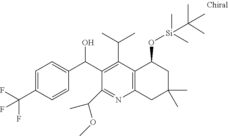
C1=C(C(F)(F)F)C=CC(C(O)C2=C(C(C)C)C3=C(N=C2C(C)OC)CC(C)(C)CC3O[Si](C)(C(C)(C)C)C)=C1
